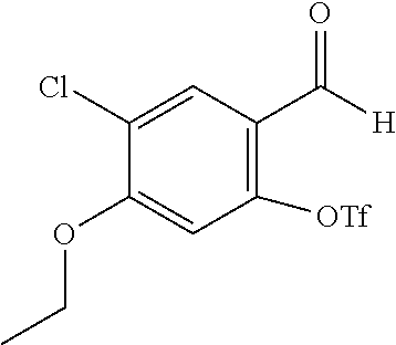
C1(Cl)=CC(C([H])=O)=C([OTf])C=C1OCC
